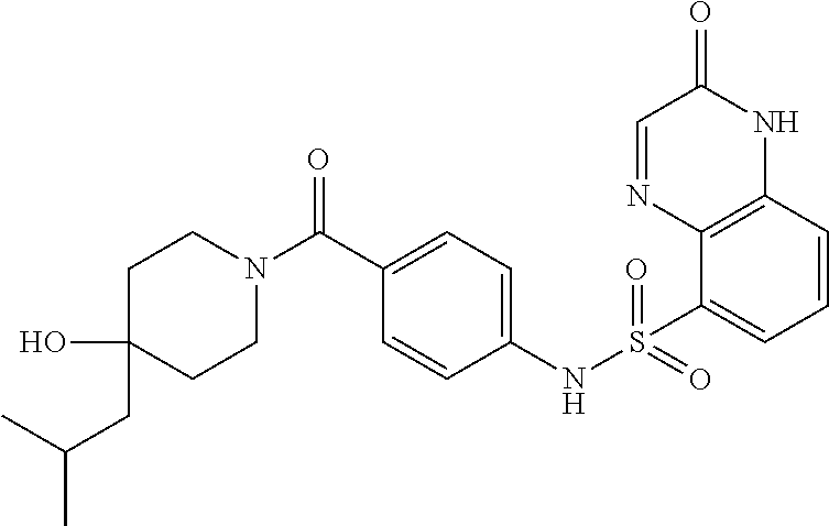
C1CN(C(C2=CC=C(NS(=O)(=O)C3=CC=CC4=C3N=CC(=O)N4)C=C2)=O)CCC1(O)CC(C)C
